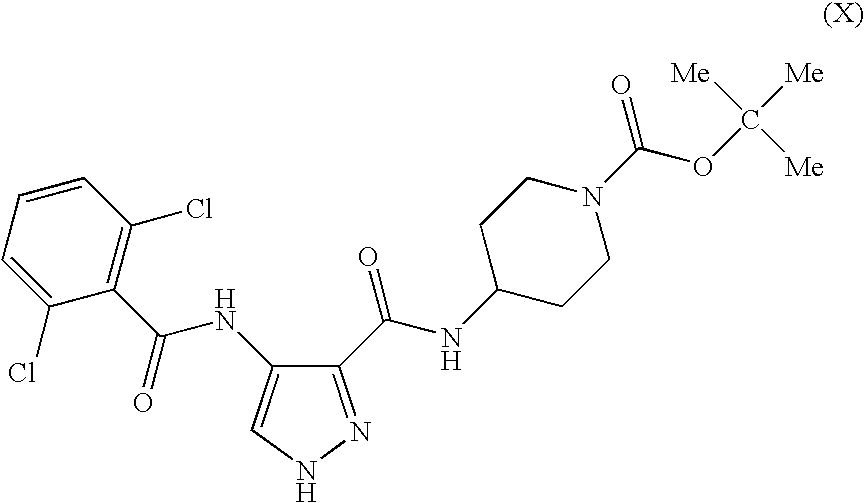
C1(C(NC2CCN(C(OC([Me])([Me])[Me])=O)CC2)=O)=NNC=C1NC(C1=C(Cl)C=CC=C1Cl)=O
